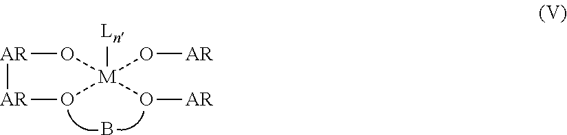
[AR]1[AR]O[M](O[AR])(O[AR])([Ln])O1.B
